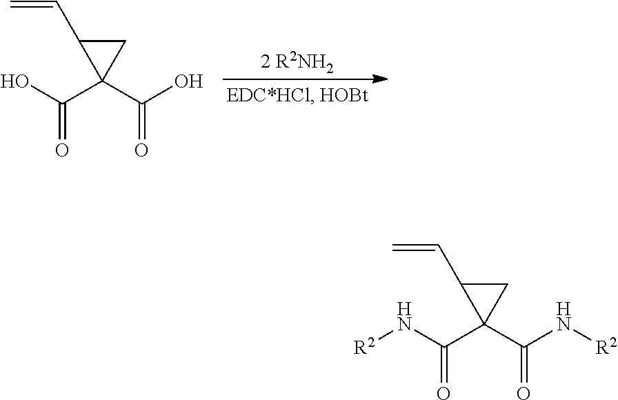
[2 R2NH2].OC(C1(C(O)=O)CC1C=C)=O.[R2]NC(C1(C(N[R2])=O)CC1C=C)=O
